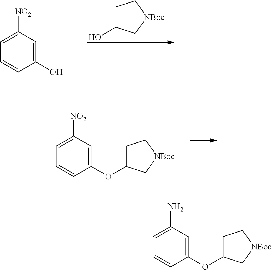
C1C(O)C[NBoc]C1.C1(O)=CC([NO2])=CC=C1.C1(OC2CC[NBoc]C2)=CC([NO2])=CC=C1.C1(OC2CC[NBoc]C2)=CC(N)=CC=C1
